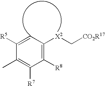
CC1=C([R7])C([R8])=C([X2]C[CO2R17])C=C1[R5]
